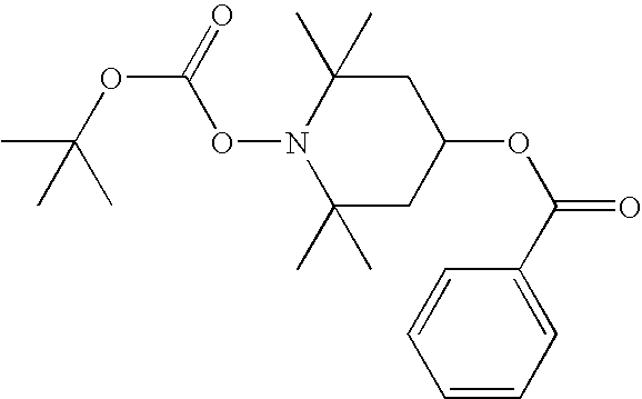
C1(C)(C)CC(OC(C2=CC=CC=C2)=O)CC(C)(C)N1OC(OC(C)(C)C)=O
